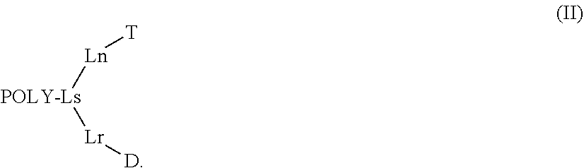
[POLY-Ls]([Ln][T])[Lr][D]
